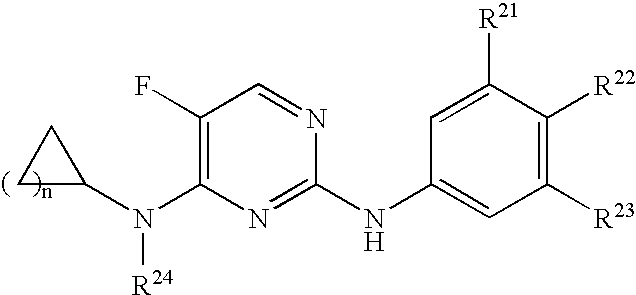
C1([R23])=C([R22])C([R21])=CC(NC2=NC(N(C3CC3)[R24])=C(F)C=N2)=C1
